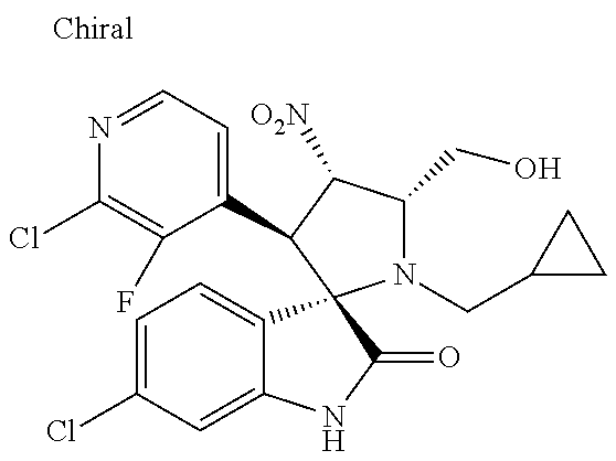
N1=CC=C(C2C([O2N])C(CO)N(CC3CC3)C23C2=CC=C(Cl)C=C2NC3=O)C(F)=C1Cl
